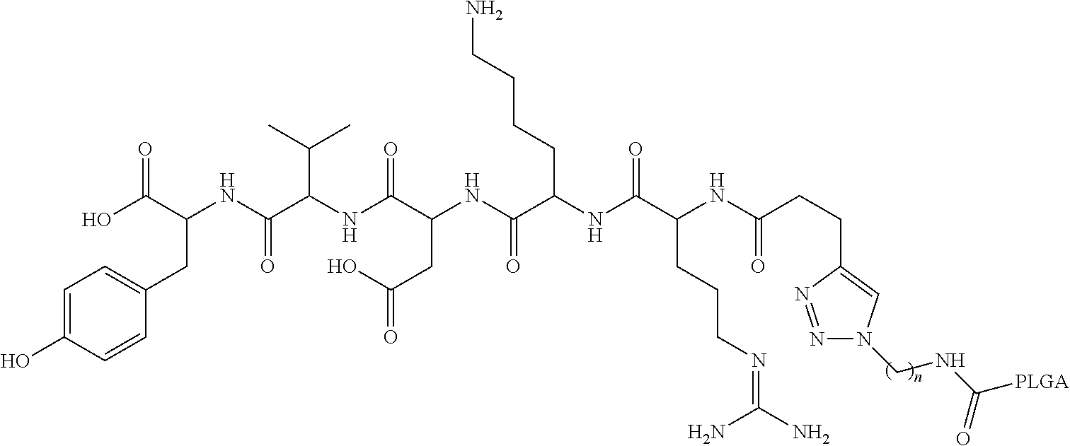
C1=C(O)C=CC(CC(C(=O)O)NC(C(NC(C(NC(C(NC(C(NC(CCC2=CN(CNC([PLGA])=O)N=N2)=O)CCCN=C(N)N)=O)CCCCN)=O)CC(=O)O)=O)C(C)C)=O)=C1
